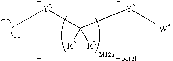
[Y2](C([Y2][W5])([R2])[R2])C
